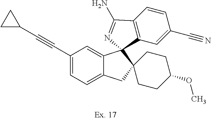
C(C1=CC=C2C(=C1)C1(C3=C(C=CC(C#N)=C3)C(N)=N1)C1(C2)CCC(OC)CC1)#CC1CC1
